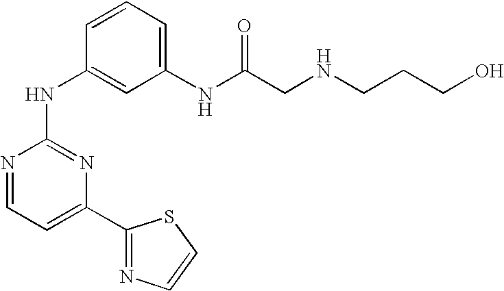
N1=CC=C(C2=NC=CS2)N=C1NC1=CC(NC(CNCCCO)=O)=CC=C1
